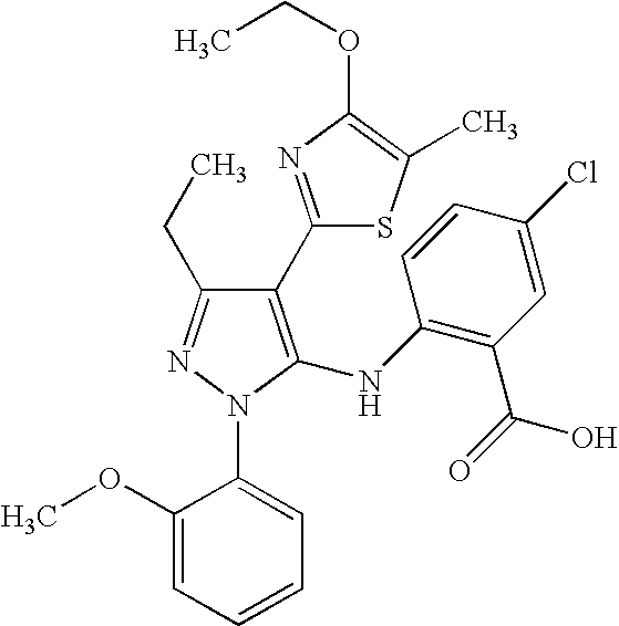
C1(C2=NC(OCC)=C(C)S2)=C(NC2=C(C(=O)O)C=C(Cl)C=C2)N(C2=CC=CC=C2OC)N=C1CC
